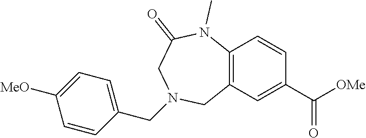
C12=C(C=C(C([OMe])=O)C=C1)CN(CC1=CC=C([MeO])C=C1)CC(=O)N2C
